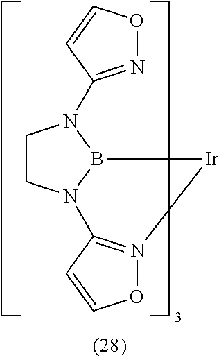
C1CN2B(N1C1=NOC=C1)[Ir]N1=C2C=CO1
